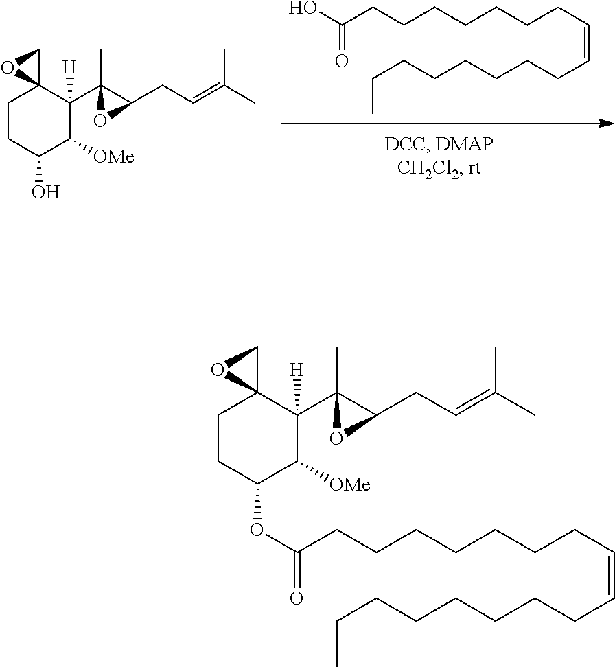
C(CCCCCCCC=CCCCCCCCC)(O)=O.C1CC(O)C([OMe])C(C2(C)C(CC=C(C)C)O2)([H])C12CO2.C1CC(OC(CCCCCCCC=CCCCCCCCC)=O)C([OMe])C(C2(C)C(CC=C(C)C)O2)([H])C12CO2
